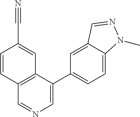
C1(C2=CC=C3C(=C2)C=NN3C)=CN=CC2=C1C=C(C#N)C=C2
